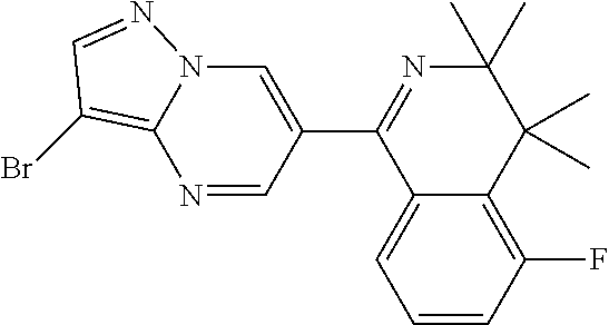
C12=C(F)C=CC=C1C(C1=CN3C(=C(Br)C=N3)N=C1)=NC(C)(C)C2(C)C
